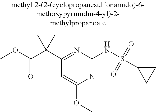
C1(C(C(OC)=O)(C)C)=NC(NS(C2CC2)(=O)=O)=NC(OC)=C1
